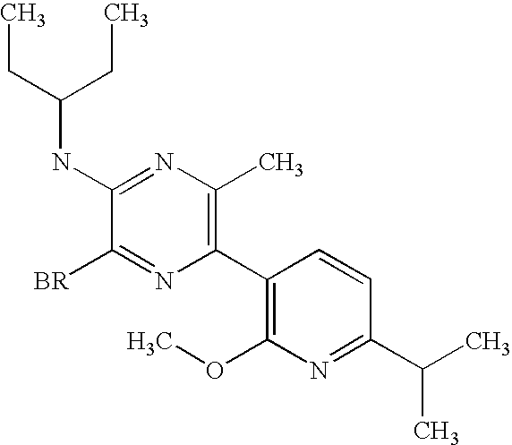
C1([BR])=NC(C2=C(OC)N=C(C(C)C)C=C2)=C(C)N=C1NC(CC)CC
